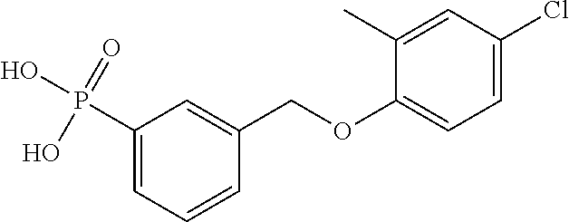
C1(P(O)(=O)O)=CC=CC(COC2=CC=C(Cl)C=C2C)=C1
